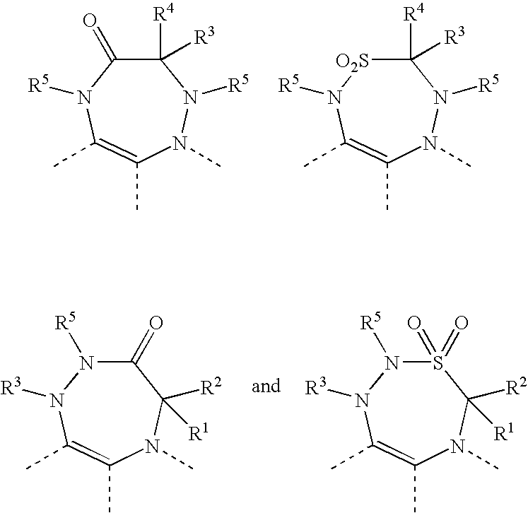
C1([R4])([R3])C(=O)N([R5])C(C)=C(C)N(C)N1[R5].C1([R4])([R3])[O2S]N([R5])C(C)=C(C)N(C)N1[R5].C1(=O)N([R5])N([R3])C(C)=C(C)N(C)C1([R2])[R1].S1(=O)(=O)N([R5])N([R3])C(C)=C(C)N(C)C1([R2])[R1]
